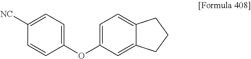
C1([NC])=CC=C(OC2=CC=C3C(=C2)CCC3)C=C1
